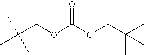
CC(COC(OCC(C)(C)C)=O)(C)C
